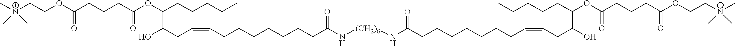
O(C(CCCC(=O)OC(C(O)CC=CCCCCCCCC(N[(CH2)6]NC(CCCCCCCC=CCC(O)C(CCCCC)OC(CCCC(OCC[N+](C)(C)C)=O)=O)=O)=O)CCCCC)=O)CC[N+](C)(C)C
